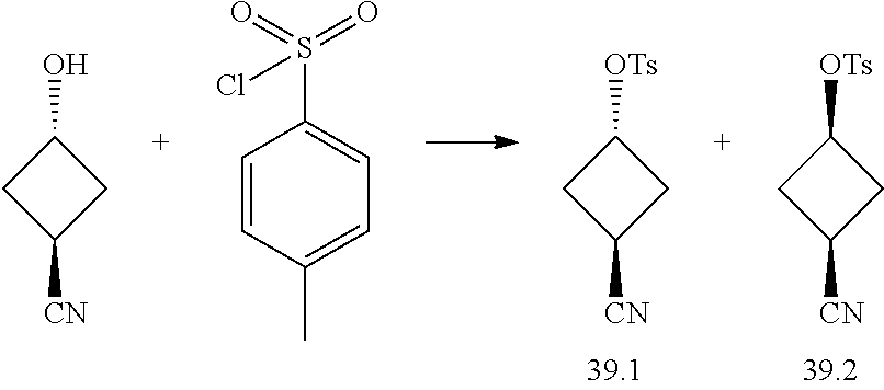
C1([OTs])CC([CN])C1.C1([OTs])CC([CN])C1.C1(O)CC([CN])C1.C1=CC(C)=CC=C1S(=O)(=O)Cl
